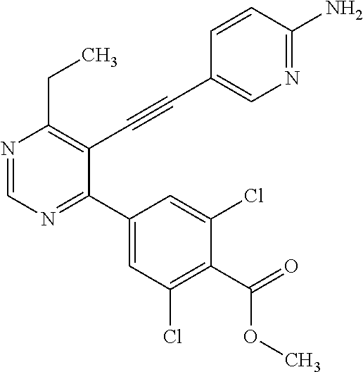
N1=CN=C(C2=CC(Cl)=C(C(=O)OC)C(Cl)=C2)C(C#CC2=CN=C(N)C=C2)=C1CC
